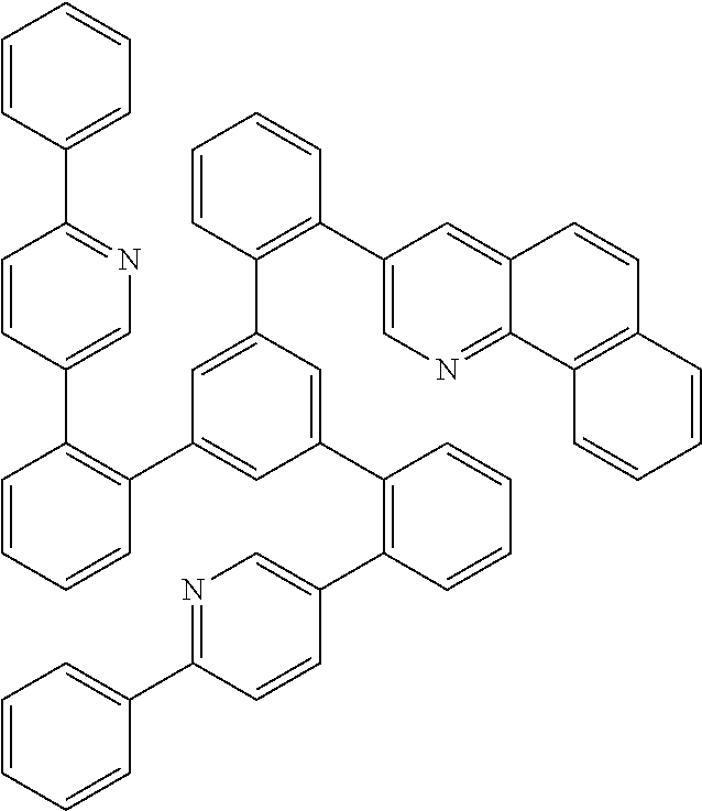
C1=CC(C2=NC=C(C3=C(C4=CC(C5=C(C6=CN=C(C7=CC=CC=C7)C=C6)C=CC=C5)=CC(C5=C(C6=CN=C7C(=C6)C=CC6=C7C=CC=C6)C=CC=C5)=C4)C=CC=C3)C=C2)=CC=C1
